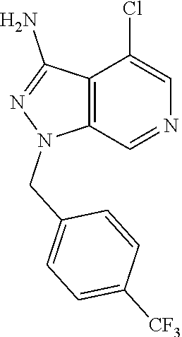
C12=C(C=NC=C1Cl)N(CC1=CC=C([CF3])C=C1)N=C2N
